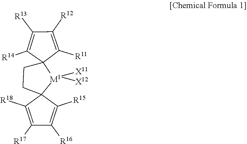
C1([R13])=C([R14])C2(C([R11])=C1[R12])CCC1([M1]2([X11])[X12])C([R15])=C([R16])C([R17])=C1[R18]
